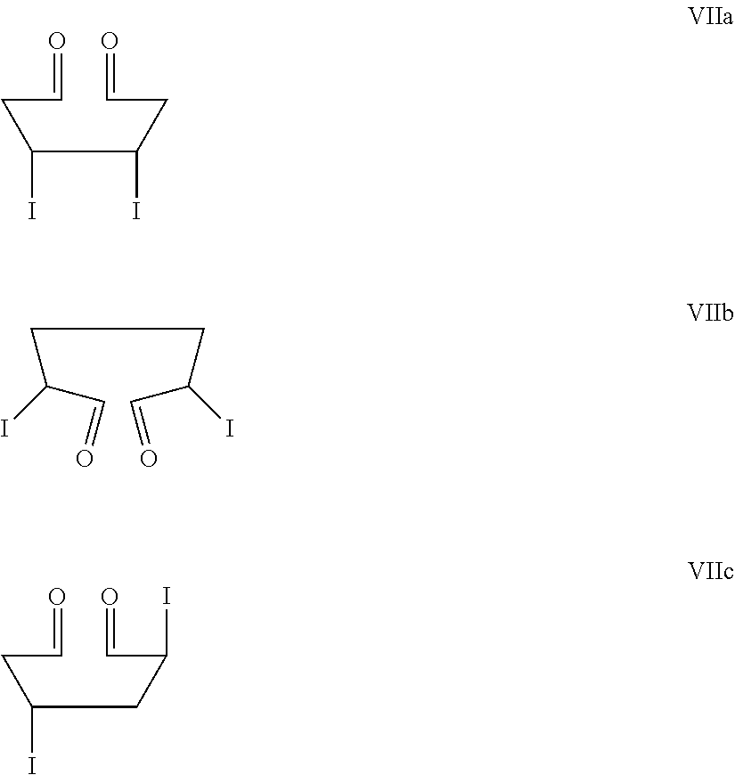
C(CC=O)(C(CC=O)I)I.C(CC(C=O)I)C(C=O)I.C(CC=O)(CC(C=O)I)I
